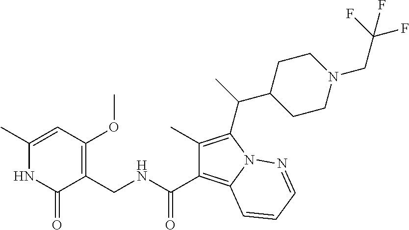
C1(C)=CC(OC)=C(CNC(C2=C3N(C(C(C)C4CCN(CC(F)(F)F)CC4)=C2C)N=CC=C3)=O)C(=O)N1
